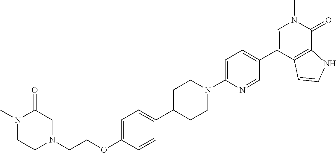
C(OC1=CC=C(C2CCN(C3=CC=C(C4=CN(C)C(=O)C5=C4C=CN5)C=N3)CC2)C=C1)CN1CC(=O)N(C)CC1
